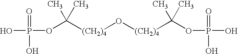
O(P(O)(=O)O)C([(CH2)4]O[(CH2)4]C(C)(C)OP(O)(=O)O)(C)C
